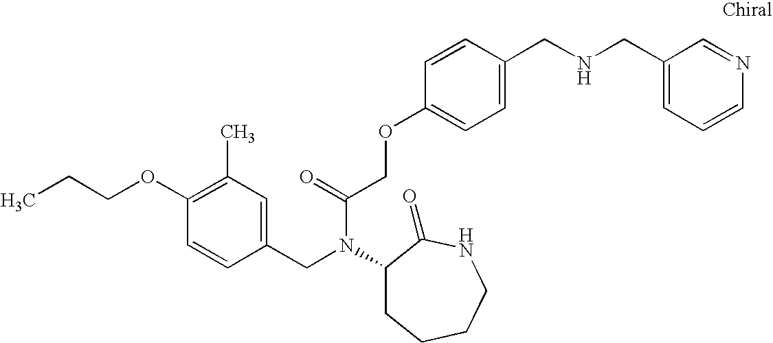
C1(CN(C(COC2=CC=C(CNCC3=CC=CN=C3)C=C2)=O)C2CCCCNC2=O)=CC(C)=C(OCCC)C=C1
